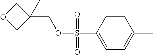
C1=C(S(OCC2(C)COC2)(=O)=O)C=CC(C)=C1
